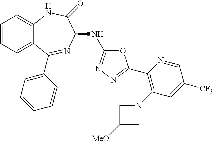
C1=CC=C2C(=C1)NC(=O)C(NC1=NN=C(C3=C(N4CC([MeO])C4)C=C([CF3])C=N3)O1)N=C2C1=CC=CC=C1
